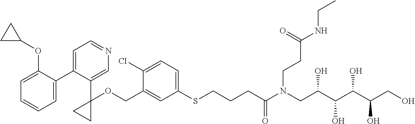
C1=C(COC2(C3=CN=CC=C3C3=CC=CC=C3OC3CC3)CC2)C(Cl)=CC=C1SCCCC(N(CC(C(C(C(CO)O)O)O)O)CCC(NCC)=O)=O
